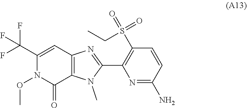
C1(C(F)(F)F)=CC2=C(C(=O)N1OC)N(C)C(C1=C(S(=O)(=O)CC)C=CC(N)=N1)=N2
